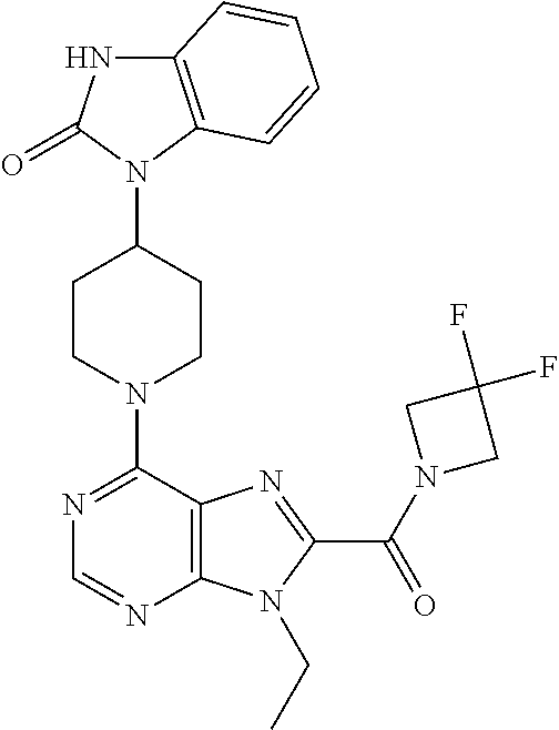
C12=C(C=CC=C1)N(C1CCN(C3=NC=NC4=C3N=C(C(N3CC(F)(F)C3)=O)N4CC)CC1)C(=O)N2
